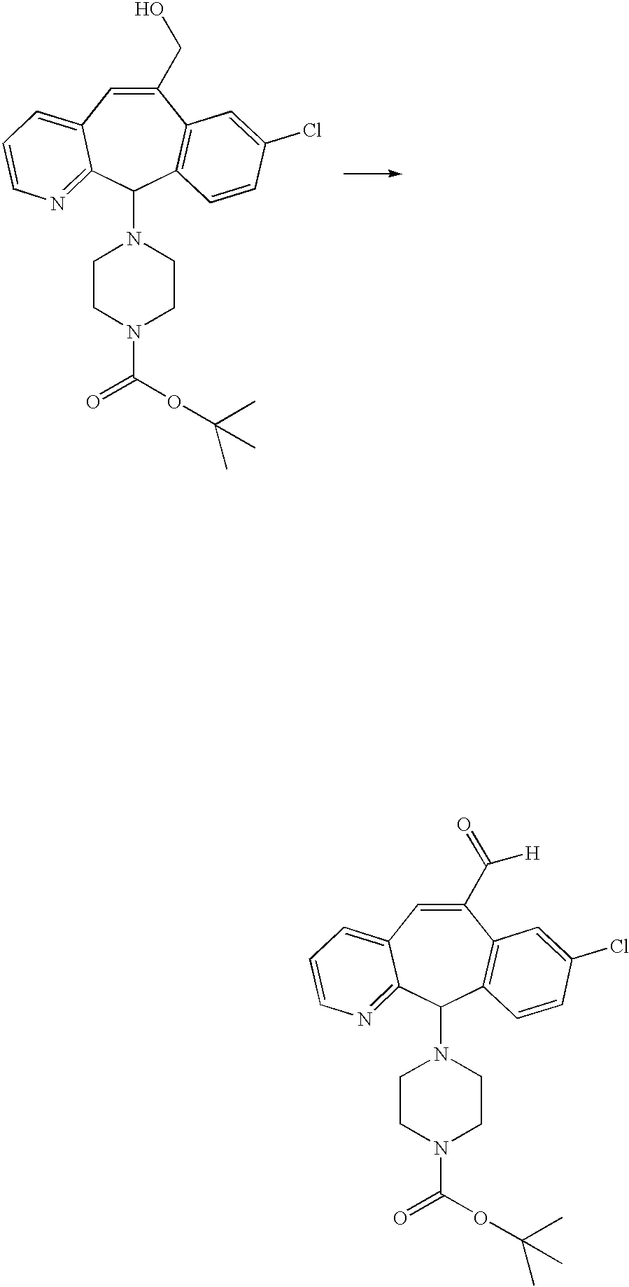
C1(CO)=CC2=CC=CN=C2C(N2CCN(C(OC(C)(C)C)=O)CC2)C2=C1C=C(Cl)C=C2.C1(C(=O)[H])=CC2=CC=CN=C2C(N2CCN(C(OC(C)(C)C)=O)CC2)C2=C1C=C(Cl)C=C2
